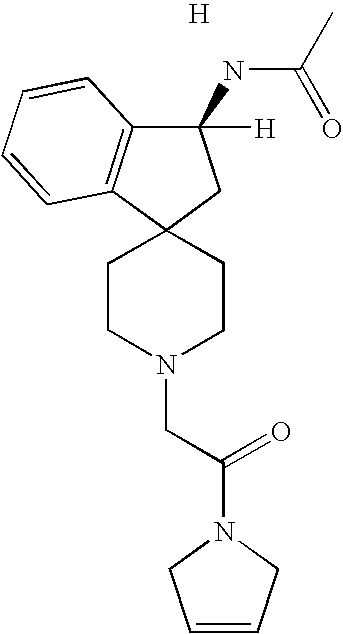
[H].C1CN(CC(N2CC=CC2)=O)CCC12CC([H])(NC(=O)C)C1=C2C=CC=C1
